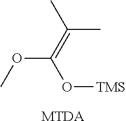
C(OC)(O[TMS])=C(C)C.[MTDA]
